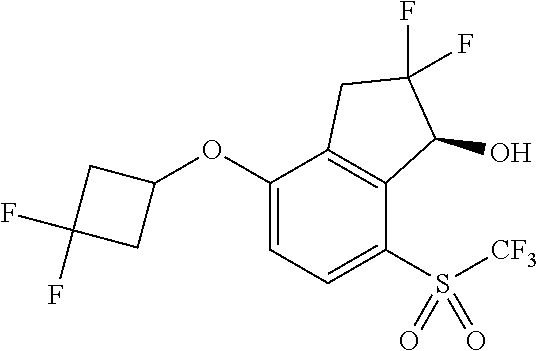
C1(OC2CC(F)(F)C2)=CC=C(S([CF3])(=O)=O)C2=C1CC(F)(F)C2O
